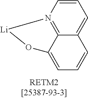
C12=N3C=CC=C1C=CC=C2O[Li]3
